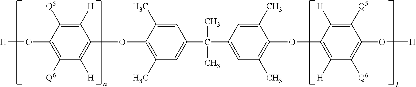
C1(O[H])=C([Q6])C([H])=C(OC2=C(C)C=C(C(C3=CC(C)=C(OC4=C([H])C([Q6])=C(O[H])C([Q5])=C4[H])C(C)=C3)(C)C)C=C2C)C([H])=C1[Q5]
